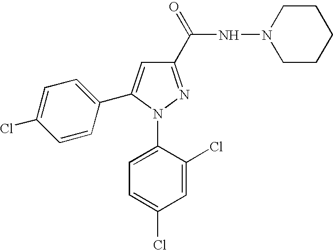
C1=CC(C2=CC(C(=O)NN3CCCCC3)=NN2C2=CC=C(Cl)C=C2Cl)=CC=C1Cl
